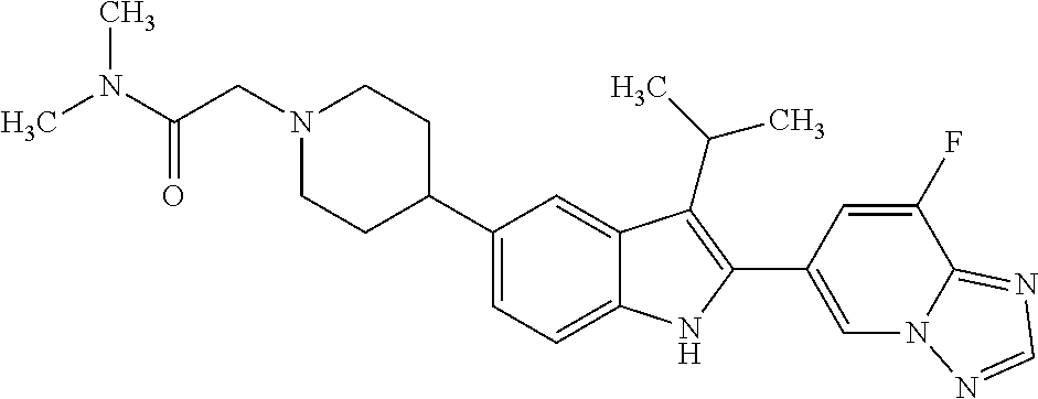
N1(CC(N(C)C)=O)CCC(C2=CC=C3C(=C2)C(C(C)C)=C(C2=CN4C(=NC=N4)C(F)=C2)N3)CC1
